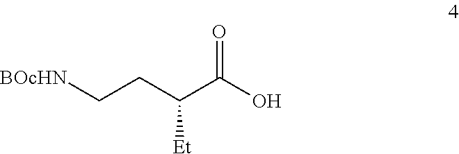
[BOcHN]CCC(C(O)=O)[Et]
